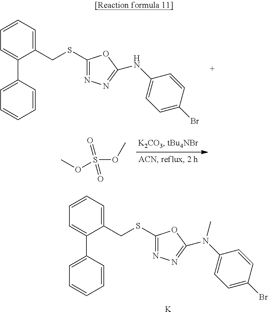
C1=CC=C(C2=CC=CC=C2)C(CSC2=NN=C(N(C3=CC=C(Br)C=C3)C)O2)=C1.[K].C1=CC=C(C2=CC=CC=C2)C(CSC2=NN=C(NC3=CC=C(Br)C=C3)O2)=C1.S(OC)(OC)(=O)=O
